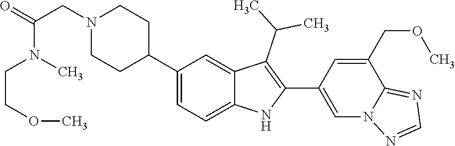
C1(C2CCN(CC(N(C)CCOC)=O)CC2)=CC=C2C(=C1)C(C(C)C)=C(C1=CN3C(=NC=N3)C(COC)=C1)N2
